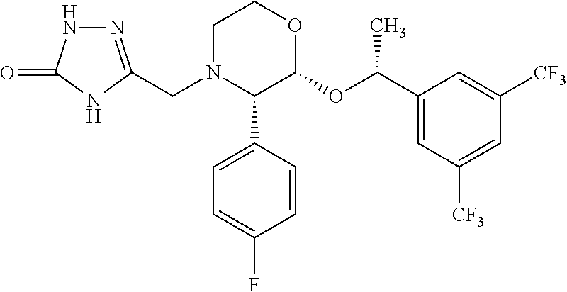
N1=C(CN2CCOC(OC(C)C3=CC([CF3])=CC([CF3])=C3)C2C2=CC=C(F)C=C2)NC(=O)N1
